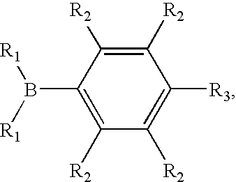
C1([R2])=C(B([R1])[R1])C([R2])=C([R2])C([R3])=C1[R2]
